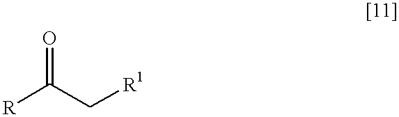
[R]C(=O)C[R1]
